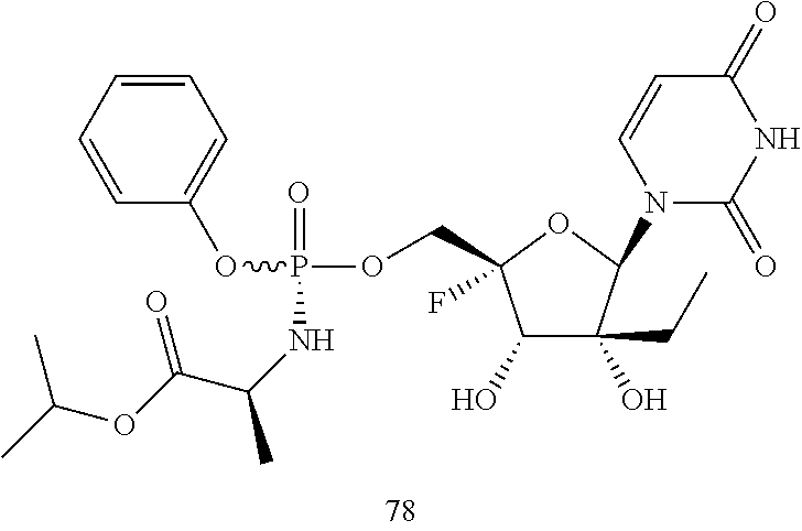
C1(O)C(O)(CC)C(N2C(=O)NC(=O)C=C2)OC1(COP(=O)(NC(C)C(OC(C)C)=O)OC1=CC=CC=C1)F
